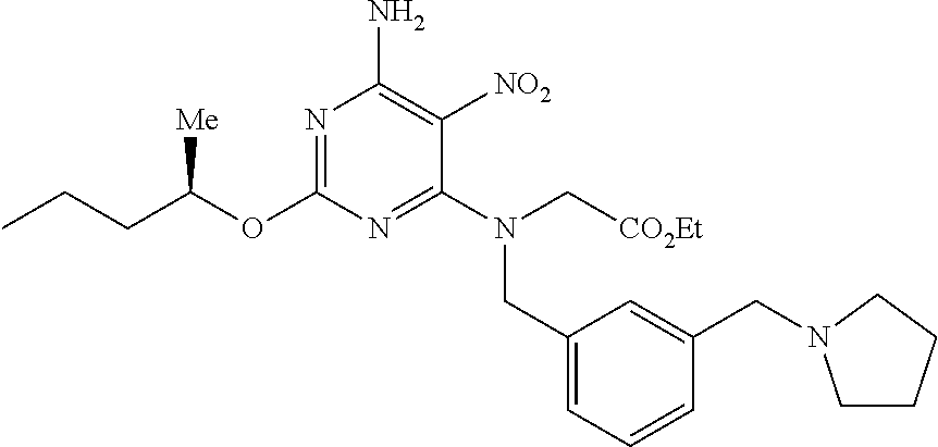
C1(OC(CCC)[Me])=NC(N)=C([NO2])C(N(C[CO2Et])CC2=CC=CC(CN3CCCC3)=C2)=N1
